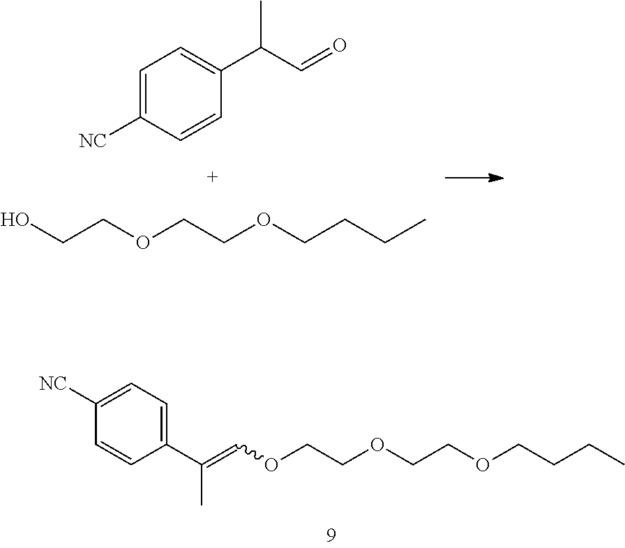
[NC]C1=CC=C(C(C)=COCCOCCOCCCC)C=C1.C1=C([NC])C=CC(C(C=O)C)=C1.OCCOCCOCCCC
